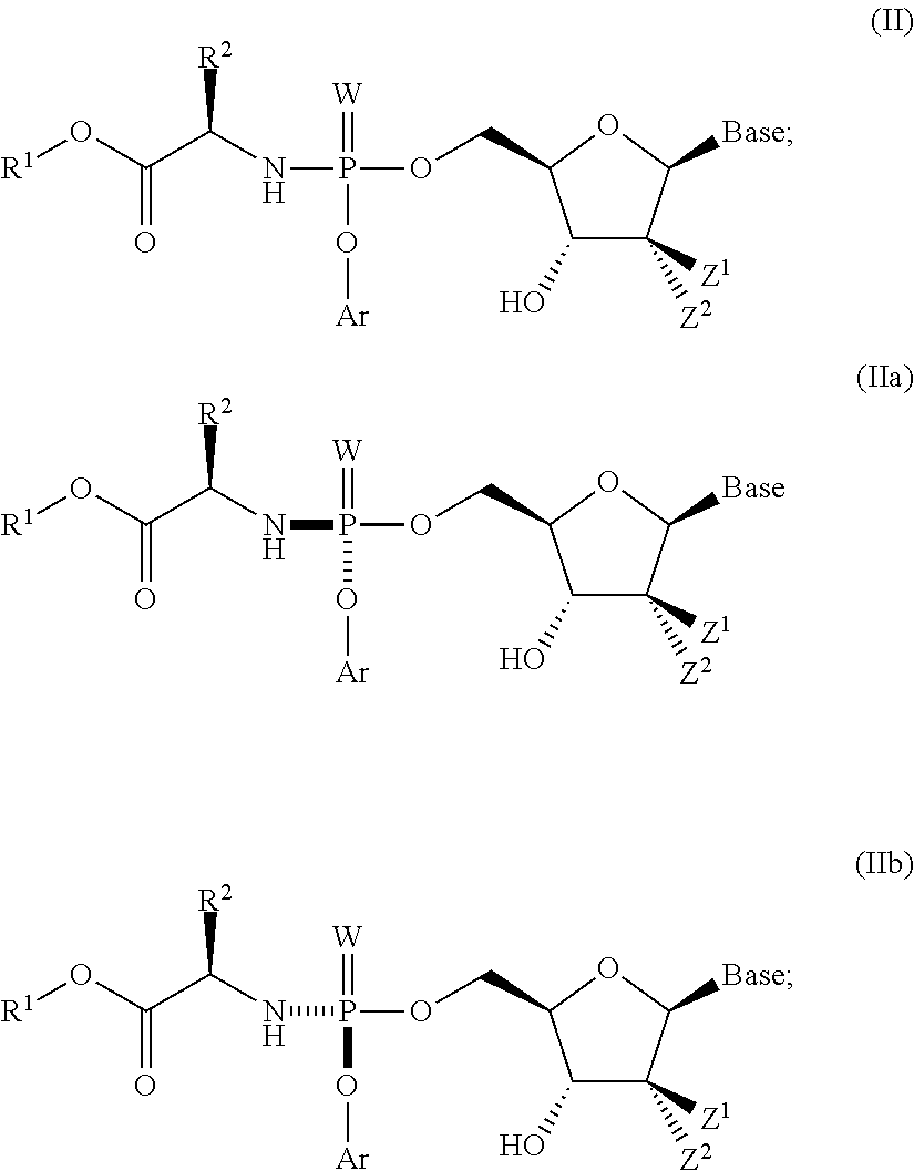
C1(O)C([Z1])([Z2])C([Base])OC1COP(=[W])(NC(C(=O)O[R1])[R2])O[Ar].C1(O)C([Z1])([Z2])C([Base])OC1COP(=[W])(NC(C(=O)O[R1])[R2])O[Ar].C1(O)C([Z1])([Z2])C([Base])OC1COP(=[W])(NC(C(=O)O[R1])[R2])O[Ar]
